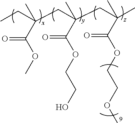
CCC(CC(CC(C)(C)C(OCCOC)=O)(C)C(OCCO)=O)(C)C(OC)=O
